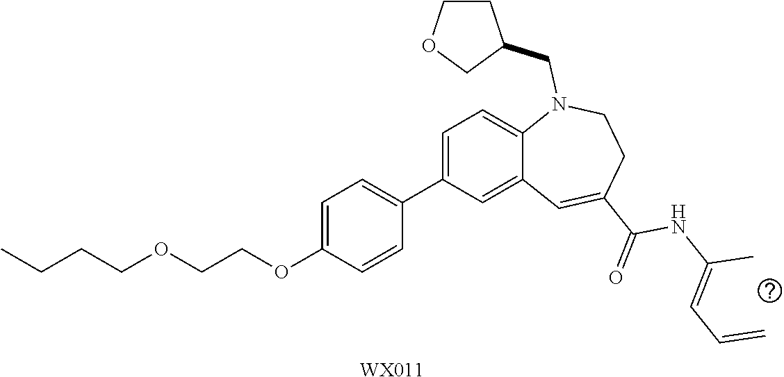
[WX011].CCCCOCCOC1=CC=C(C2=CC=C3C(=C2)C=C(C(=O)NC(=CC=C)C)CCN3CC2CCOC2)C=C1
